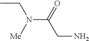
CCN(C(CN)=O)[Me]
